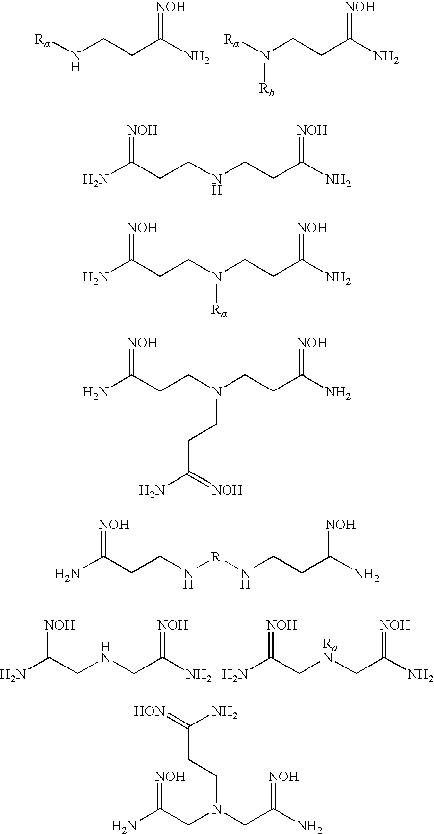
[Ra]NCCC(N)=[NOH].[Ra]N(CCC(N)=[NOH])[Rb].NC(CNCC(N)=[NOH])=[NOH].NC(C[RaN]CC(N)=[NOH])=[NOH].NC(CCNCCC(N)=[NOH])=[NOH].NC(CCN(CCC(N)=[NOH])[Ra])=[NOH].NC(CCN(CCC(N)=[NOH])CCC(N)=[NOH])=[NOH].NC(CCN[R]NCCC(N)=[NOH])=[NOH].NC(CN(CC(N)=[NOH])CCC(=[HON])N)=[NOH]
